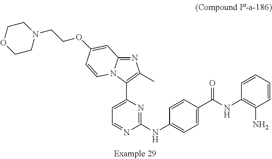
C1(NC2=CC=C(C(NC3=C(N)C=CC=C3)=O)C=C2)=NC(C2=C(C)N=C3N2C=CC(OCCN2CCOCC2)=C3)=CC=N1
